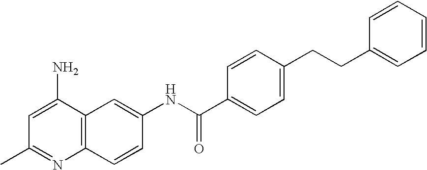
CC1=NC2=C(C(N)=C1)C=C(NC(C1=CC=C(CCC3=CC=CC=C3)C=C1)=O)C=C2
